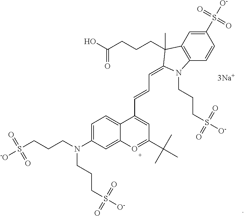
C1=C(N(CCCS(=O)(=O)[-O])CCCS(=O)(=O)[O-])C=C2C(=C1)C(C=CC=C1C(CCCC(O)=O)(C)C3=C(C=CC(S(=O)(=O)[O-])=C3)N1CCCS(=O)(=O)[O-])=CC(C(C)(C)C)=O2
